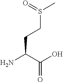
O=S(C)CCC(N)C(O)=O
